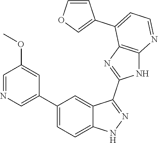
C1(C2=CC=C3C(=C2)C(C2=NC4=C(N2)N=CC=C4C2=COC=C2)=NN3)=CN=CC(OC)=C1
